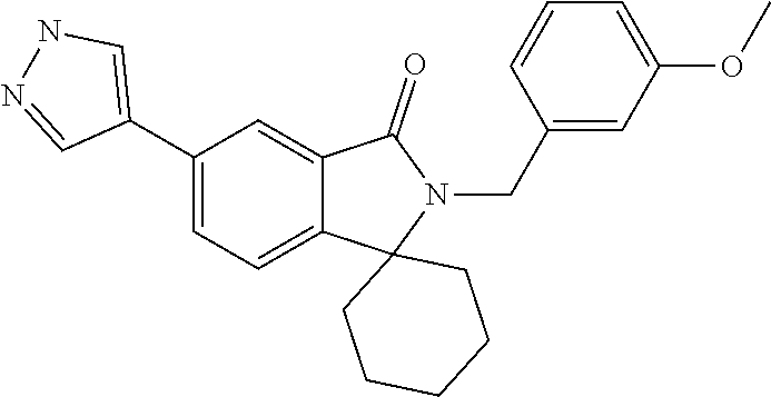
C1(C2=CNN=C2)=CC=C2C(=C1)C(=O)N(CC1=CC(OC)=CC=C1)C21CCCCC1
